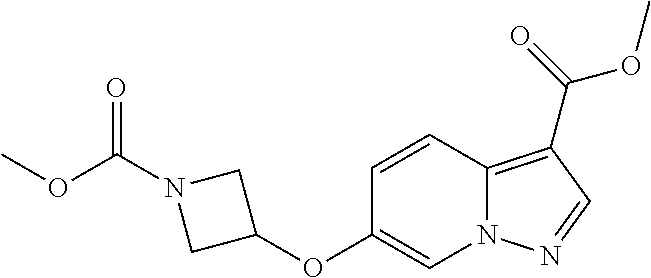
C12=C(C(=O)OC)C=NN1C=C(OC1CN(C(=O)OC)C1)C=C2
